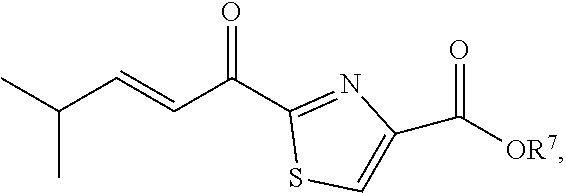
C(C=CC(C1=NC(C([OR7])=O)=CS1)=O)(C)C
